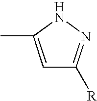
C1=C(C)NN=C1[R]
